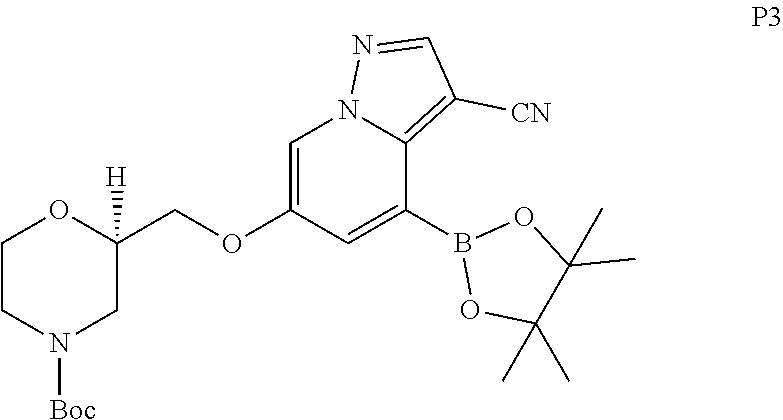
B1(C2=CC(OCC3([H])OCCN([Boc])C3)=CN3C2=C([CN])C=N3)OC(C)(C)C(C)(C)O1
